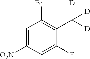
C1=C([O2N])C=C(F)C(C([D])([D])[D])=C1Br
